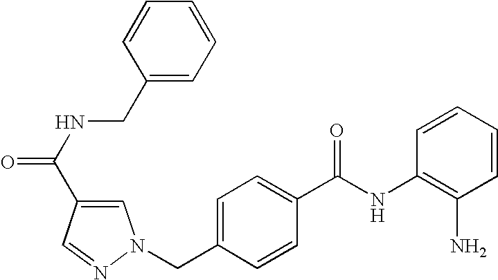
C1=CC=CC(NC(C2=CC=C(CN3C=C(C(NCC4=CC=CC=C4)=O)C=N3)C=C2)=O)=C1N
